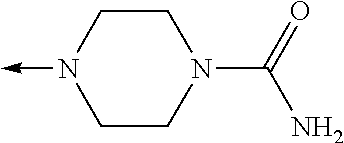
C1N(->C)CCN(C(N)=O)C1
